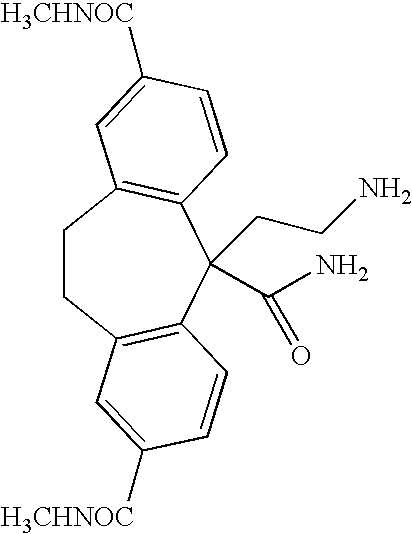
C1CC2=C(C(C(N)=O)(CCN)C3=C1C=C([H3CHNOC])C=C3)C=CC([H3CHNOC])=C2
